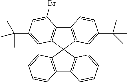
C12=C(C3(C4=C1C=CC=C4)C1=C(C4=C3C=C(C(C)(C)C)C=C4Br)C=CC(C(C)(C)C)=C1)C=CC=C2
